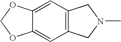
C1=C2C(=CC3=C1CN(C)C3)OCO2
